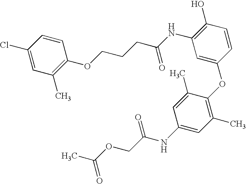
C1(O)=C(NC(=O)CCCOC2=C(C)C=C(Cl)C=C2)C=C(OC2=C(C)C=C(NC(=O)COC(C)=O)C=C2C)C=C1
